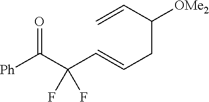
C=CC(CC=CC(C([Ph])=O)(F)F)[OMe2]
